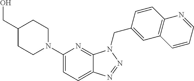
C1(N2CCC(CO)CC2)=CC=C2C(=N1)N(CC1=CC3=C(C=C1)N=CC=C3)N=N2
